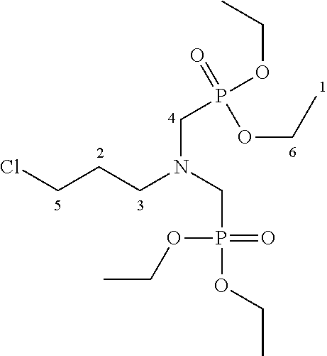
C(N(CP(OCC)(=O)OCC)CCCCl)P(OCC)(=O)OCC
